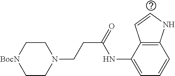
N1(CCC(NC2=CC=CC3=C2C=CN3)=O)CC[BocN]CC1
